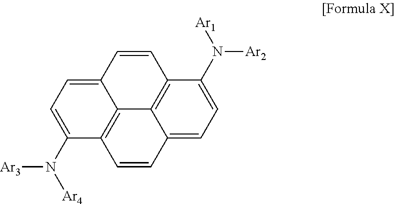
C1=CC2=C3C4=C(C(N([Ar4])[Ar3])=CC=C14)C=CC3=CC=C2N([Ar2])[Ar1]
